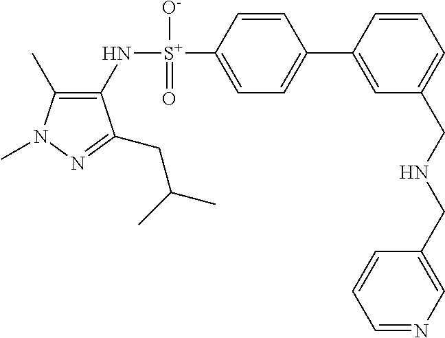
C1(C)=C(N[S+](C2=CC=C(C3=CC(CNCC4=CN=CC=C4)=CC=C3)C=C2)([O-])=O)C(CC(C)C)=NN1C
